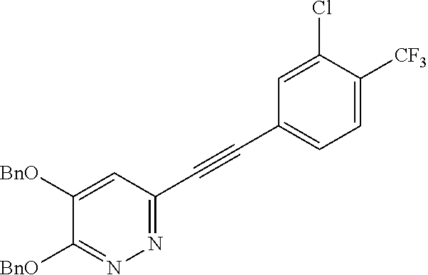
[BnO]C1=CC(C#CC2=CC=C([CF3])C(Cl)=C2)=NN=C1[BnO]
